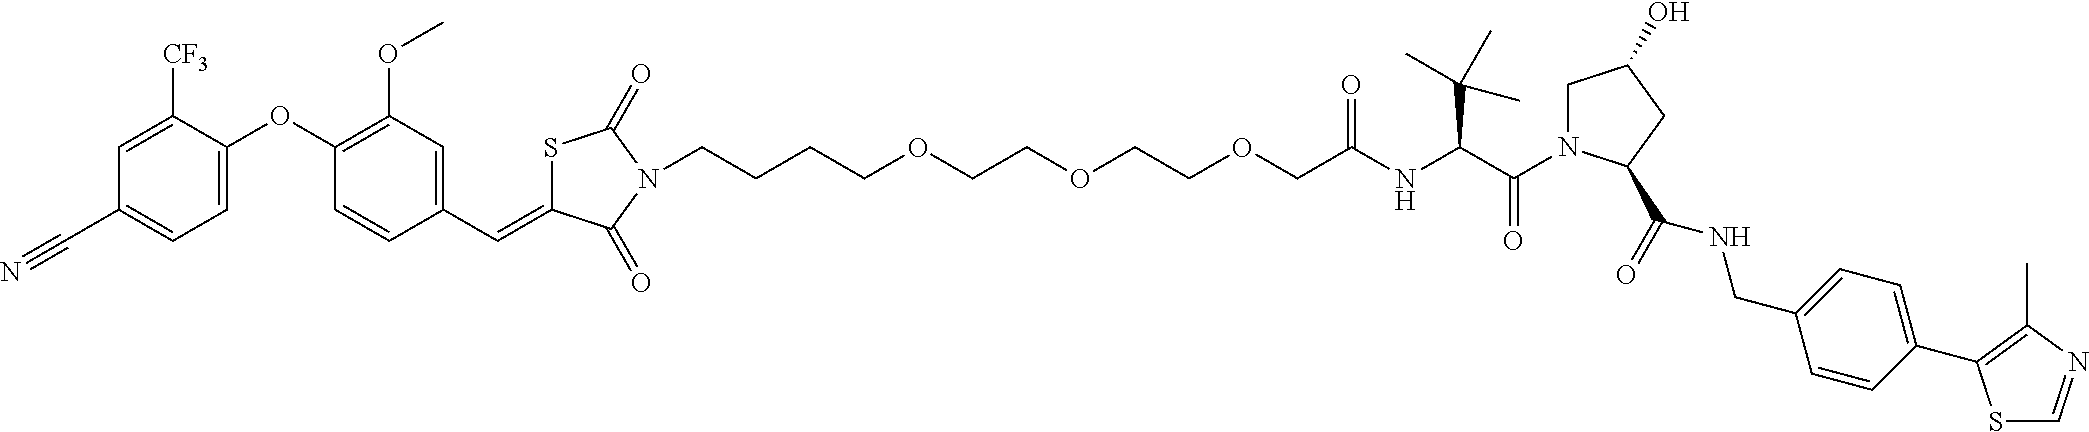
C(C1=CC=C(OC2=C(OC)C=C(C=C3SC(=O)N(CCCCOCCOCCOCC(NC(C(=O)N4CC(O)CC4C(NCC4=CC=C(C5=C(C)N=CS5)C=C4)=O)C(C)(C)C)=O)C3=O)C=C2)C([CF3])=C1)#N
